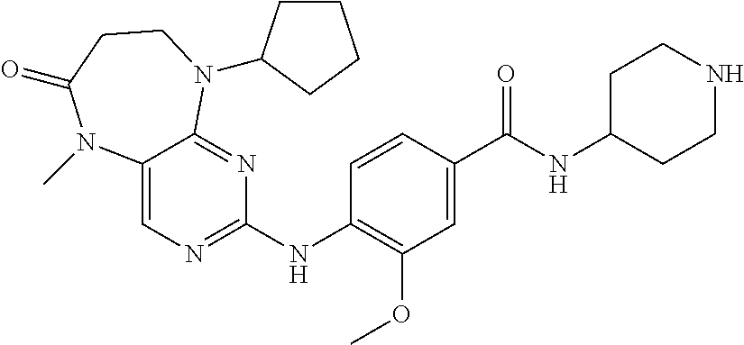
C12=CN=C(NC3=C(OC)C=C(C(NC4CCNCC4)=O)C=C3)N=C1N(C1CCCC1)CCC(=O)N2C
